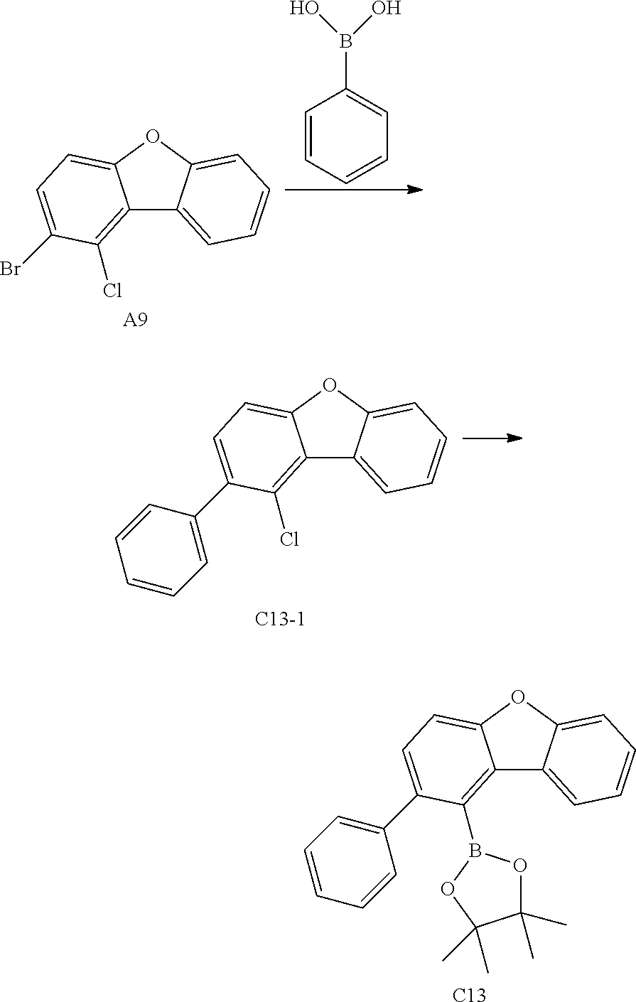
C12=C(Cl)C(Br)=CC=C1OC1=CC=CC=C21.[A9].C1=CC=CC=C1B(O)O.C12=C(Cl)C(C3=CC=CC=C3)=CC=C1OC1=CC=CC=C21.[C13-1].[C13].C12=C(B3OC(C)(C)C(C)(C)O3)C(C3=CC=CC=C3)=CC=C1OC1=CC=CC=C21
